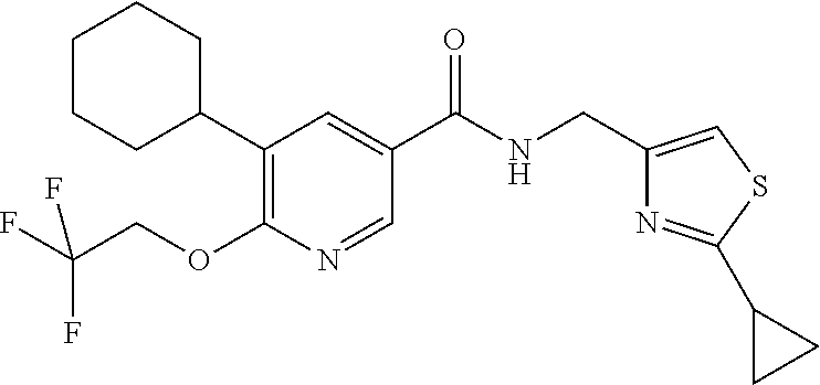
C1CCC(C2=C(OCC(F)(F)F)N=CC(C(=O)NCC3=CSC(C4CC4)=N3)=C2)CC1
